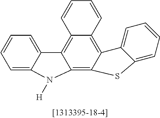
C12=C3C(=C4C(=C1C1=CC=CC=C1N2[H])C=CC=C4)C1=CC=CC=C1S3
